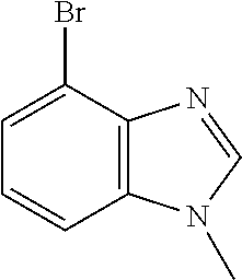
C1=C(Br)C2=C(C=C1)N(C)C=N2
